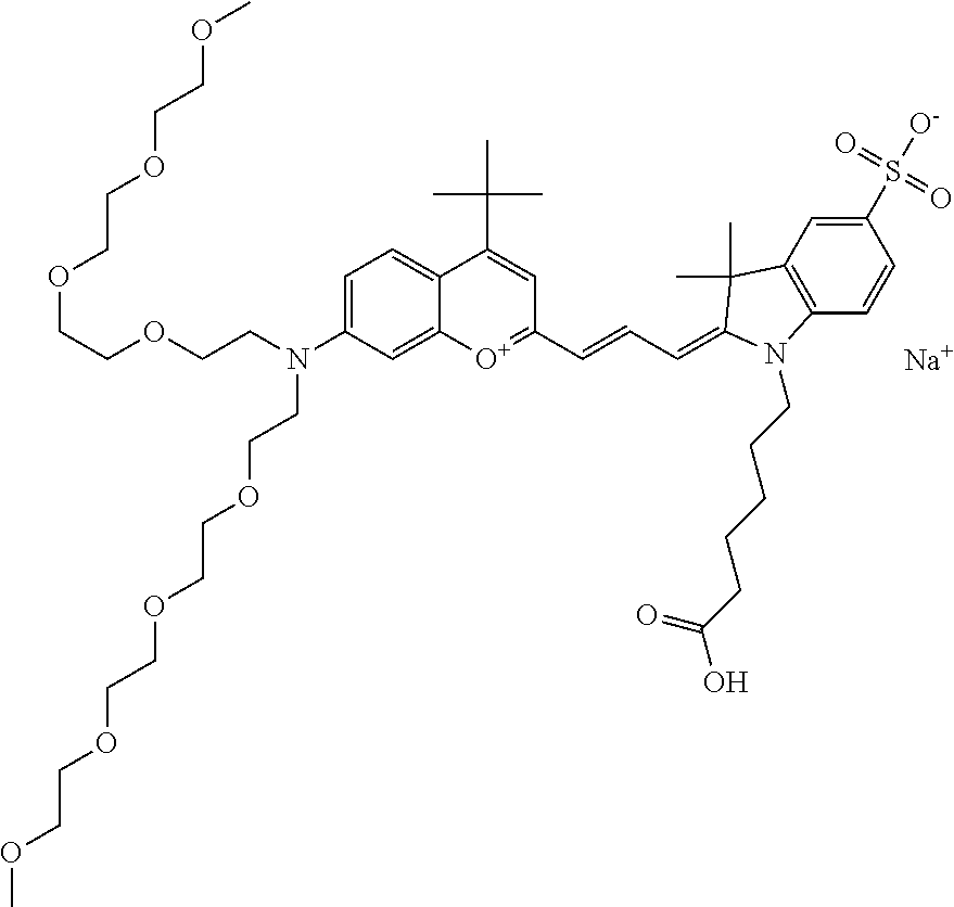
[Na].[O+]1=C(C=CC=C2C(C)(C)C3=C(C=CC(S([O-])(=O)=O)=C3)N2CCCCCC(O)=O)C=C(C(C)(C)C)C2=CC=C(N(CCOCCOCCOCCOC)CCOCCOCCOCCOC)C=C12
